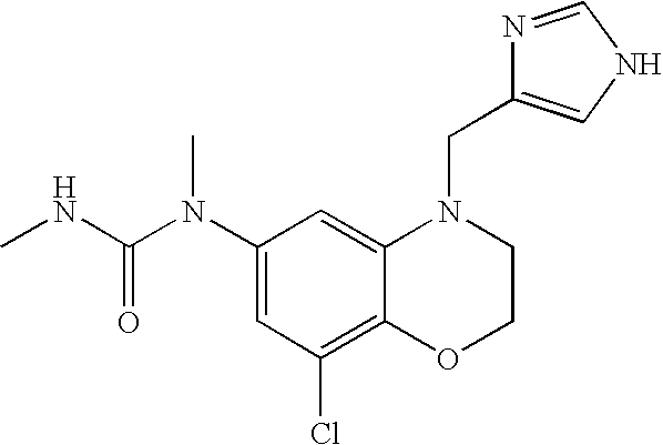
C1(N(C(NC)=O)C)=CC(Cl)=C2C(=C1)N(CC1=CNC=N1)CCO2
